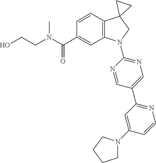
C(C1=CC2=C(C=C1)C1(CN2C2=NC=C(C3=NC=CC(N4CCCC4)=C3)C=N2)CC1)(=O)N(CCO)C
